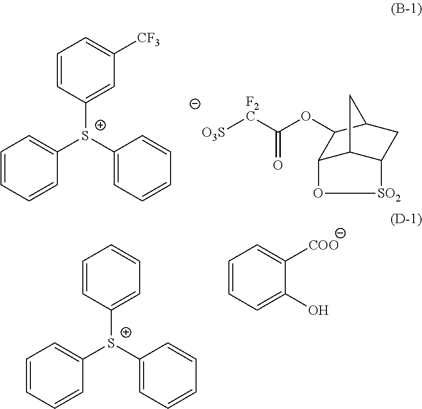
C12C3C(CC(C1OC([F2C][O3S])=O)C3)[SO2]O2.C1=CC([S+](C2=CC=CC=C2)C2=CC=CC=C2)=CC([CF3])=C1.C1=CC([S+](C2=CC=CC=C2)C2=CC=CC=C2)=CC=C1.C1=CC=C(O)C([COO])=C1
